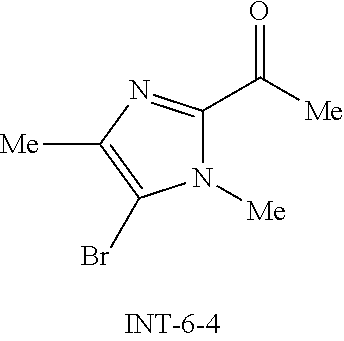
N1([Me])C(C(=O)[Me])=NC([Me])=C1Br
